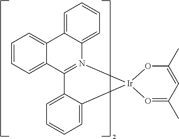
C12=CC=CC=C1C1=N(C3=CC=CC=C23)[Ir]2(C3=CC=CC=C13)OC(C)=CC(C)=O2
